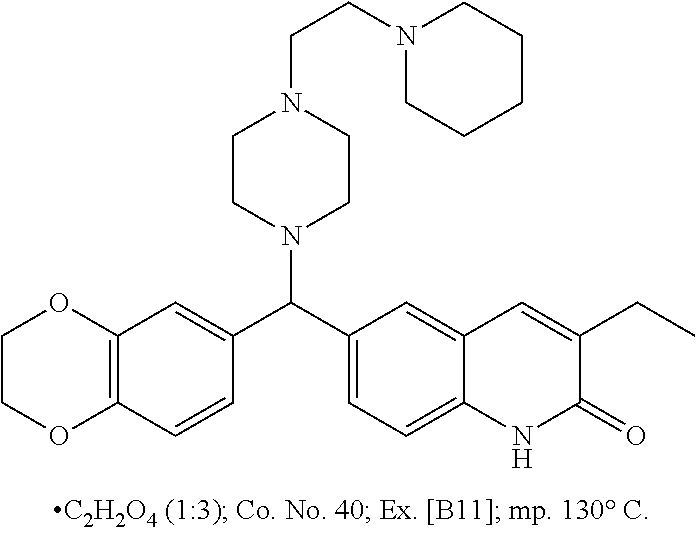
C1OC2=C(OC1)C=CC(C(C1=CC=C3C(=C1)C=C(CC)C(=O)N3)N1CCN(CCN3CCCCC3)CC1)=C2
